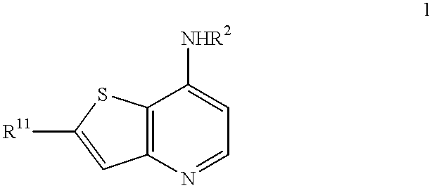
C12=C(N=CC=C1[NHR2])C=C([R11])S2
